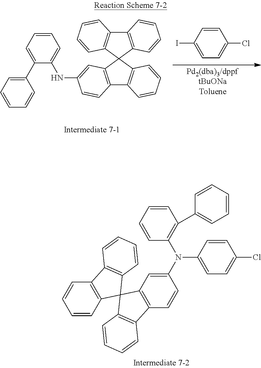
C12=C(C3(C4=C1C=CC=C4)C1=C(C4=C3C=CC=C4)C=CC=C1)C=C(NC1=CC=CC=C1C1=CC=CC=C1)C=C2.C1=C(I)C=CC(Cl)=C1.C1=CC2=C(C=C1)C1=C(C23C2=C(C4=C3C=C(N(C3=C(C5=CC=CC=C5)C=CC=C3)C3=CC=C(Cl)C=C3)C=C4)C=CC=C2)C=CC=C1
